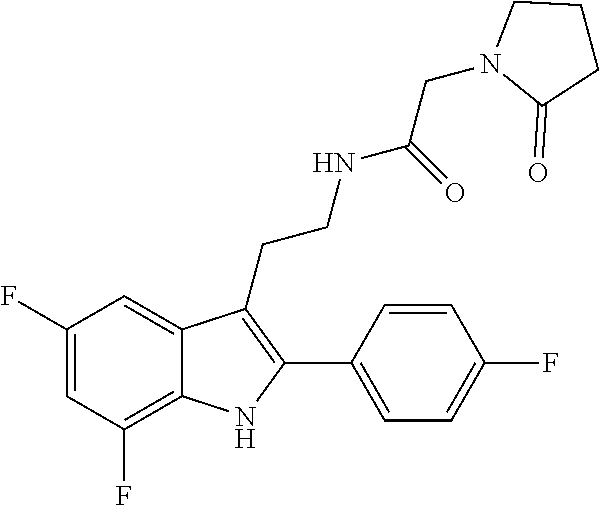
C1=C(F)C=C2C(=C1F)NC(C1=CC=C(F)C=C1)=C2CCNC(CN1C(=O)CCC1)=O
